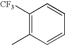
C1=CC([CF3])=C(C)C=C1
